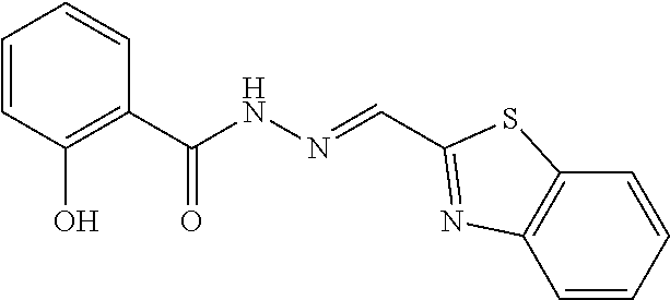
C1=CC(O)=C(C(NN=CC2=NC3=C(C=CC=C3)S2)=O)C=C1
